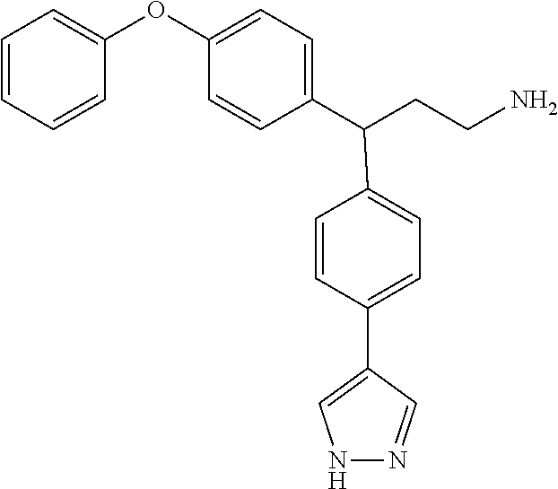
C1=C(C(C2=CC=C(C3=CNN=C3)C=C2)CCN)C=CC(OC2=CC=CC=C2)=C1
